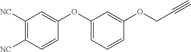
C1([NC])=C([NC])C=CC(OC2=CC=CC(OCC#C)=C2)=C1
